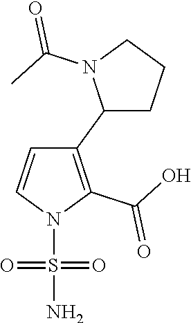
C1(C2CCCN2C(C)=O)=C(C(O)=O)N(S(N)(=O)=O)C=C1
